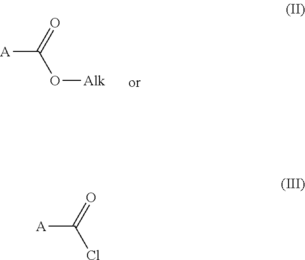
[A]C(=O)O[Alk].[A]C(=O)Cl
